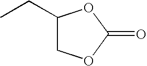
C1(CC)COC(=O)O1
